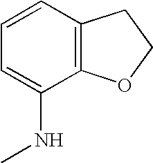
C1=CC2=C(C(NC)=C1)OCC2
